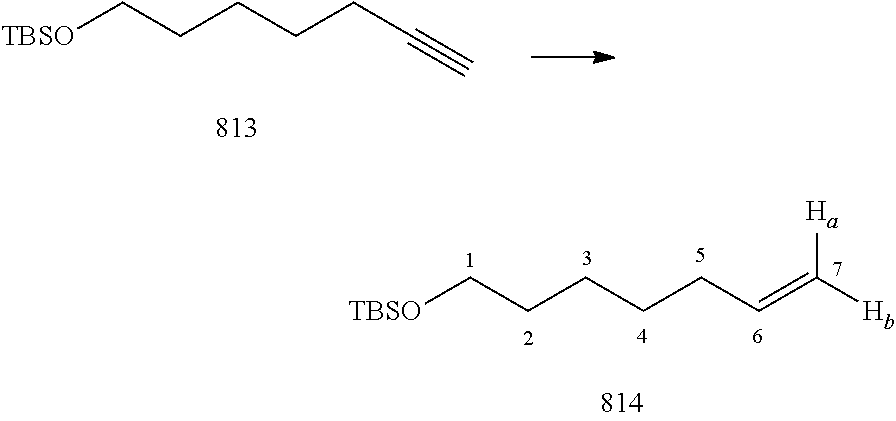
C(CCC#C)CC[TBSO].C(CCC=C([Hb])[Ha])CC[TBSO]
